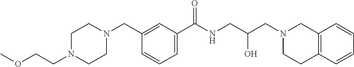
C1(CN2CCN(CCOC)CC2)=CC(C(NCC(CN2CC3=C(CC2)C=CC=C3)O)=O)=CC=C1
